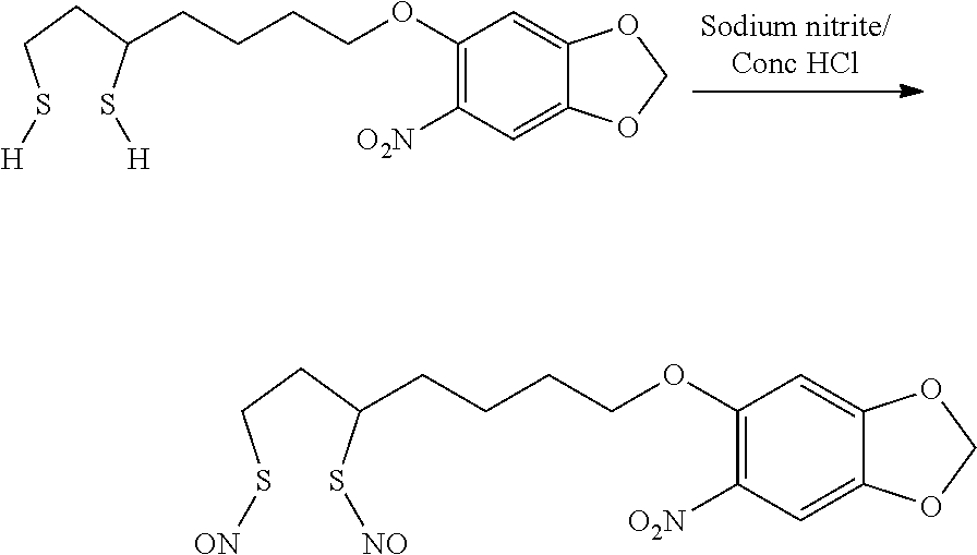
S(CCC(S[H])CCCCOC1=C([O2N])C=C2C(=C1)OCO2)[H].S(CCC(S[NO])CCCCOC1=C([O2N])C=C2C(=C1)OCO2)[ON]
